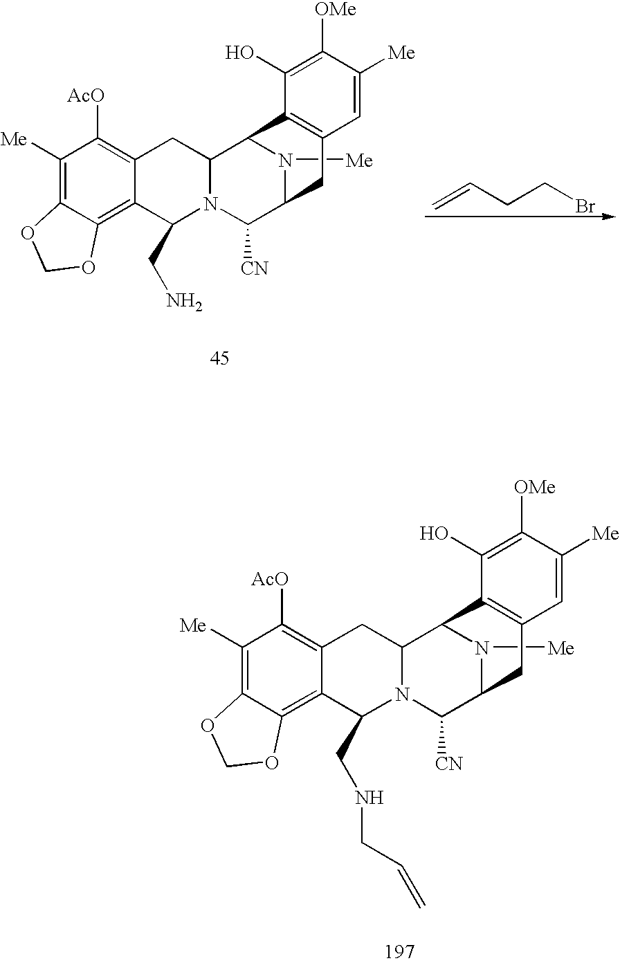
C1([Me])=C2C(=C3C(=C1[AcO])CC1N(C([CN])C4N([Me])C1C1=C(C4)C=C([Me])C([OMe])=C1O)C3CN)OCO2.C=CCCBr.C1([Me])=C2C(=C3C(=C1[AcO])CC1N(C([CN])C4N([Me])C1C1=C(C4)C=C([Me])C([OMe])=C1O)C3CNCC=C)OCO2
